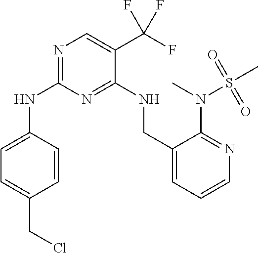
C1=CC(NC2=NC=C(C(F)(F)F)C(NCC3=CC=CN=C3N(C)S(C)(=O)=O)=N2)=CC=C1CCl
